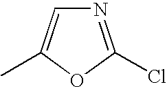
N1=C(Cl)OC(C)=C1
